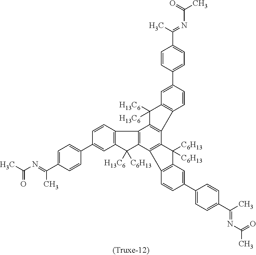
C1(C2=CC=C(C(=NC(C)=O)C)C=C2)=CC2=C(C=C1)C1=C(C2([C6H13])[H13C6])C2=C(C3=C1C([H13C6])([H13C6])C1=C3C=CC(C3=CC=C(C(C)=NC(C)=O)C=C3)=C1)C([C6H13])([C6H13])C1=C2C=CC(C2=CC=C(C(C)=NC(C)=O)C=C2)=C1
